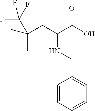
C(C(F)(F)F)(C)(C)CC(C(O)=O)NCC1=CC=CC=C1
